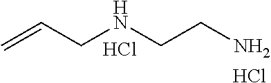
N(CCN)CC=C.Cl.Cl
